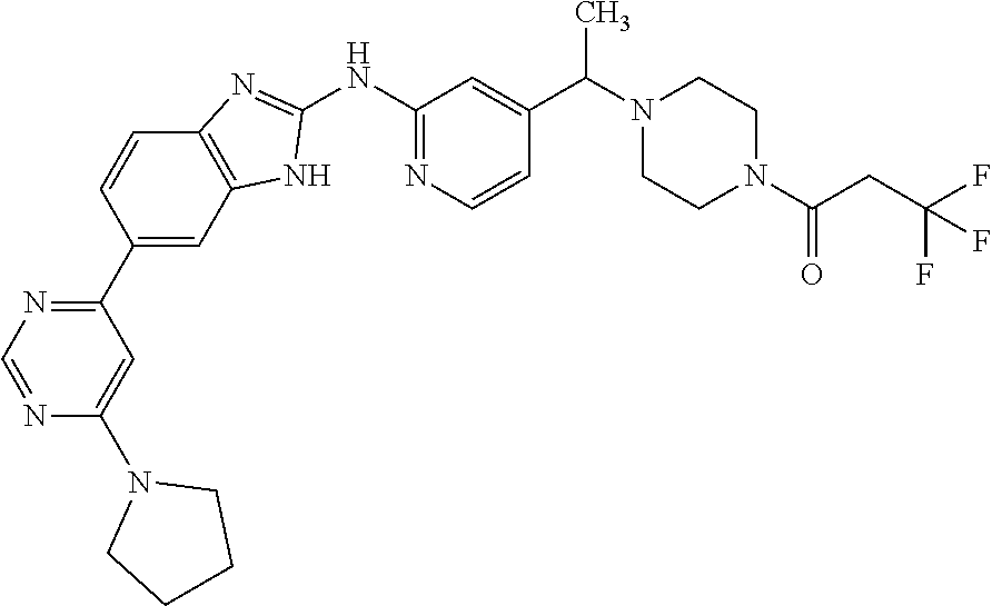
C12=C(C=C(C3=NC=NC(N4CCCC4)=C3)C=C1)NC(NC1=NC=CC(C(N3CCN(C(CC(F)(F)F)=O)CC3)C)=C1)=N2
